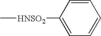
C[HNSO2]C1=CC=CC=C1
